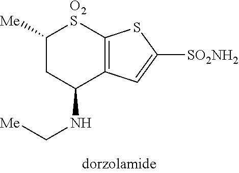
C1([Me])CC(NC[Me])C2=C([O2S]1)SC([SO2NH2])=C2
